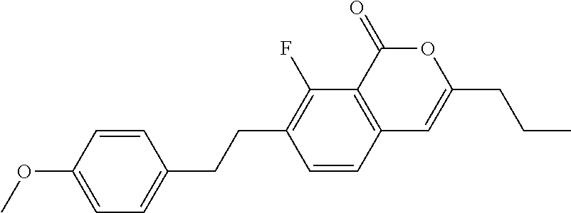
C12=C(C(=O)OC(CCC)=C1)C(F)=C(CCC1=CC=C(OC)C=C1)C=C2
